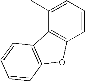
CC1=CC=CC2=C1C1=C(O2)C=CC=C1
